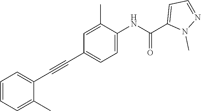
C1(C)=CC(C#CC2=CC=CC=C2C)=CC=C1NC(C1=CC=NN1C)=O
